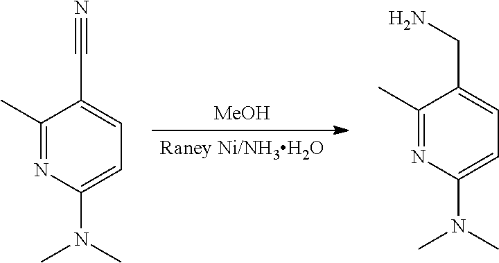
[MeOH].[Raney Ni/NH3H2O].N(C1=CC=C(CN)C(C)=N1)(C)C.N(C1=CC=C(C#N)C(C)=N1)(C)C
